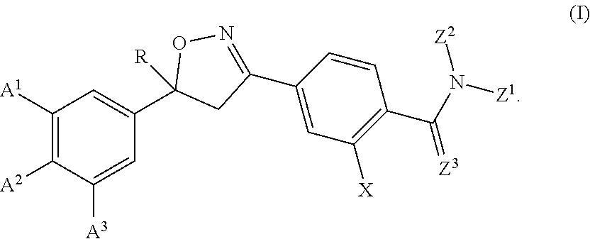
C1([A1])=C([A2])C([A3])=CC(C2([R])CC(C3=CC([X])=C(C(N([Z1])[Z2])=[Z3])C=C3)=NO2)=C1
